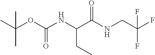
CC(OC(NC(C(NCC(F)(F)F)=O)CC)=O)(C)C
